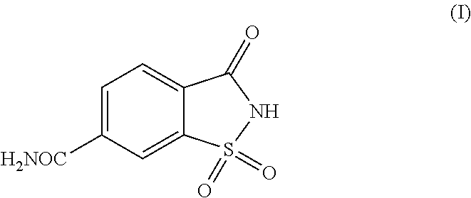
C1=C([H2NOC])C=C2C(=C1)C(=O)NS2(=O)=O
